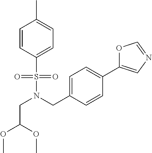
C1=CC(S(N(CC2=CC=C(C3=CN=CO3)C=C2)CC(OC)OC)(=O)=O)=CC=C1C
